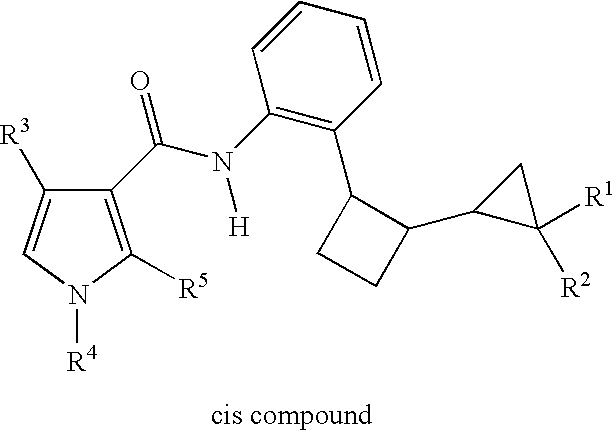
C1([R3])=CN([R4])C([R5])=C1C(N(C1=C(C2CCC2C2C([R2])([R1])C2)C=CC=C1)[H])=O
